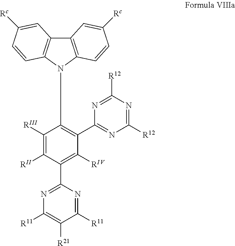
C1([RIII])=C([RII])C(C2=NC([R11])=C([R21])C([R11])=N2)=C([RIV])C(C2=NC([R12])=NC([R12])=N2)=C1N1C2=C(C3=C1C=CC([Rc])=C3)C=C([Rc])C=C2
